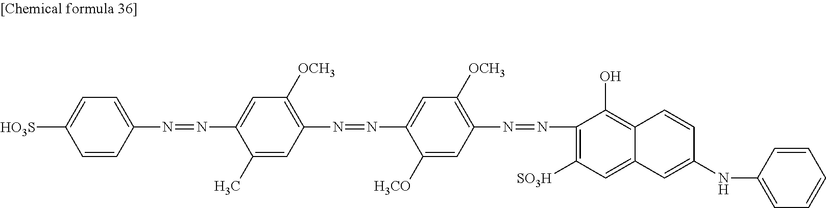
C1(N=NC2=CC([OCH3])=C(N=NC3=C([SO3H])C=C4C(=C3O)C=CC(NC3=CC=CC=C3)=C4)C=C2[H3CO])=C([OCH3])C=C(N=NC2=CC=C([HO3S])C=C2)C(C)=C1
